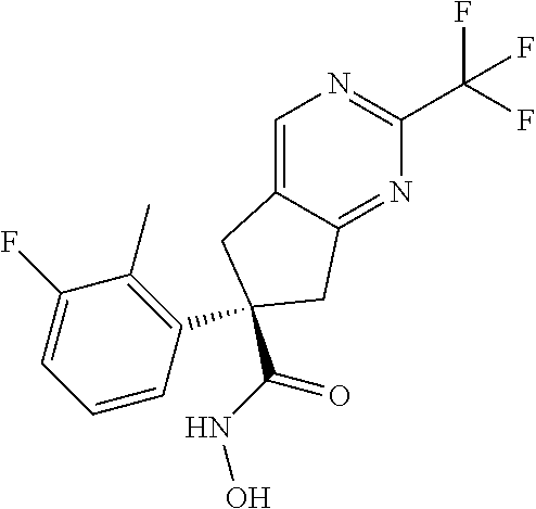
C1=C2C(=NC(C(F)(F)F)=N1)CC(C1=C(C)C(F)=CC=C1)(C(NO)=O)C2
